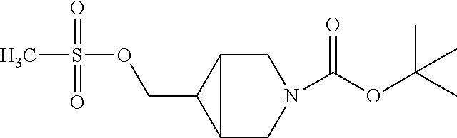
C1C2C(COS(=O)(=O)C)C2CN1C(OC(C)(C)C)=O
